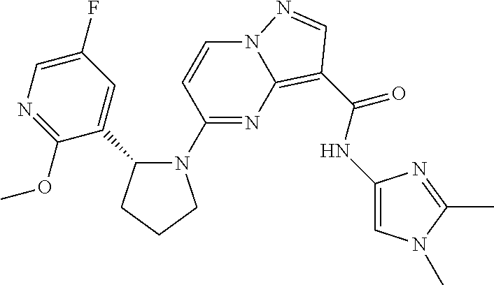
C1=CC(N2C(C3=CC(F)=CN=C3OC)CCC2)=NC2=C(C(NC3=CN(C)C(C)=N3)=O)C=NN12
